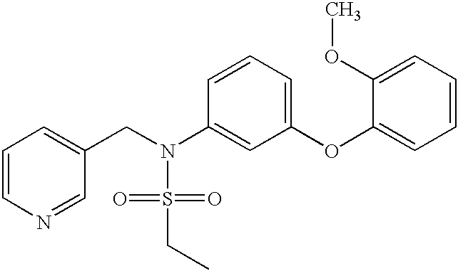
C1=CN=CC(CN(S(=O)(=O)CC)C2=CC(OC3=CC=CC=C3OC)=CC=C2)=C1
